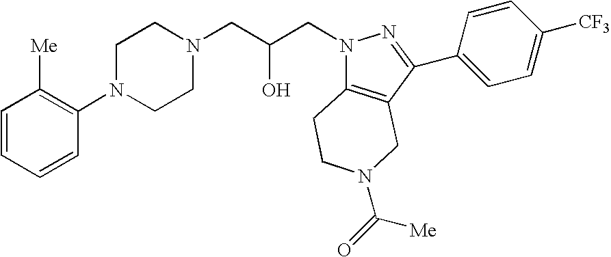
C1=CC=CC(N2CCN(CC(CN3C4=C(C(C5=CC=C([CF3])C=C5)=N3)CN(C(=O)[Me])CC4)O)CC2)=C1[Me]
